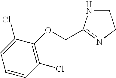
C1NC(COC2=C(Cl)C=CC=C2Cl)=NC1
